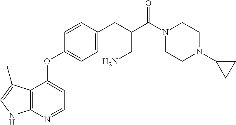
C12=C(N=CC=C1OC1=CC=C(CC(CN)C(N3CCN(C4CC4)CC3)=O)C=C1)NC=C2C
